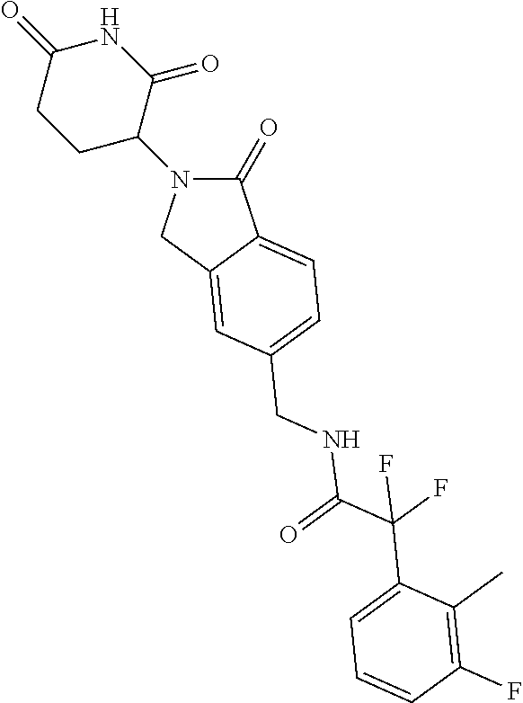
C1(=O)N(C2CCC(=O)NC2=O)CC2=CC(CNC(C(C3=CC=CC(F)=C3C)(F)F)=O)=CC=C12
